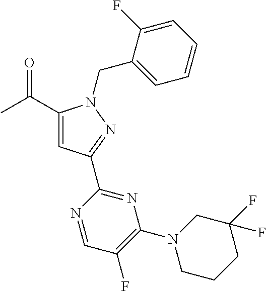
CC(=O)C1=CC(C2=NC(N3CCCC(F)(F)C3)=C(F)C=N2)=NN1CC1=CC=CC=C1F
